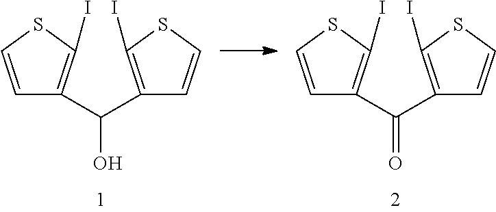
C1=CSC(I)=C1C(C1=C(I)SC=C1)O.C1=CSC(I)=C1C(C1=C(I)SC=C1)=O
